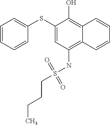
C1(SC2=CC=CC=C2)=CC(NS(CCCC)(=O)=O)=C2C(=C1O)C=CC=C2
